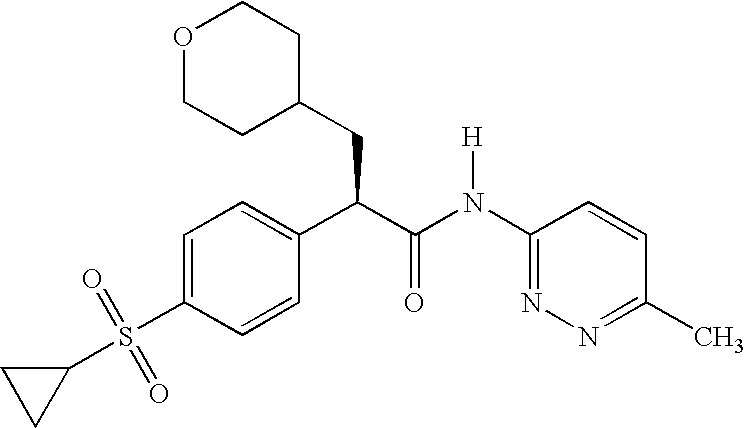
O1CCC(CC(C(N(C2=NN=C(C)C=C2)[H])=O)C2=CC=C(S(C3CC3)(=O)=O)C=C2)CC1
